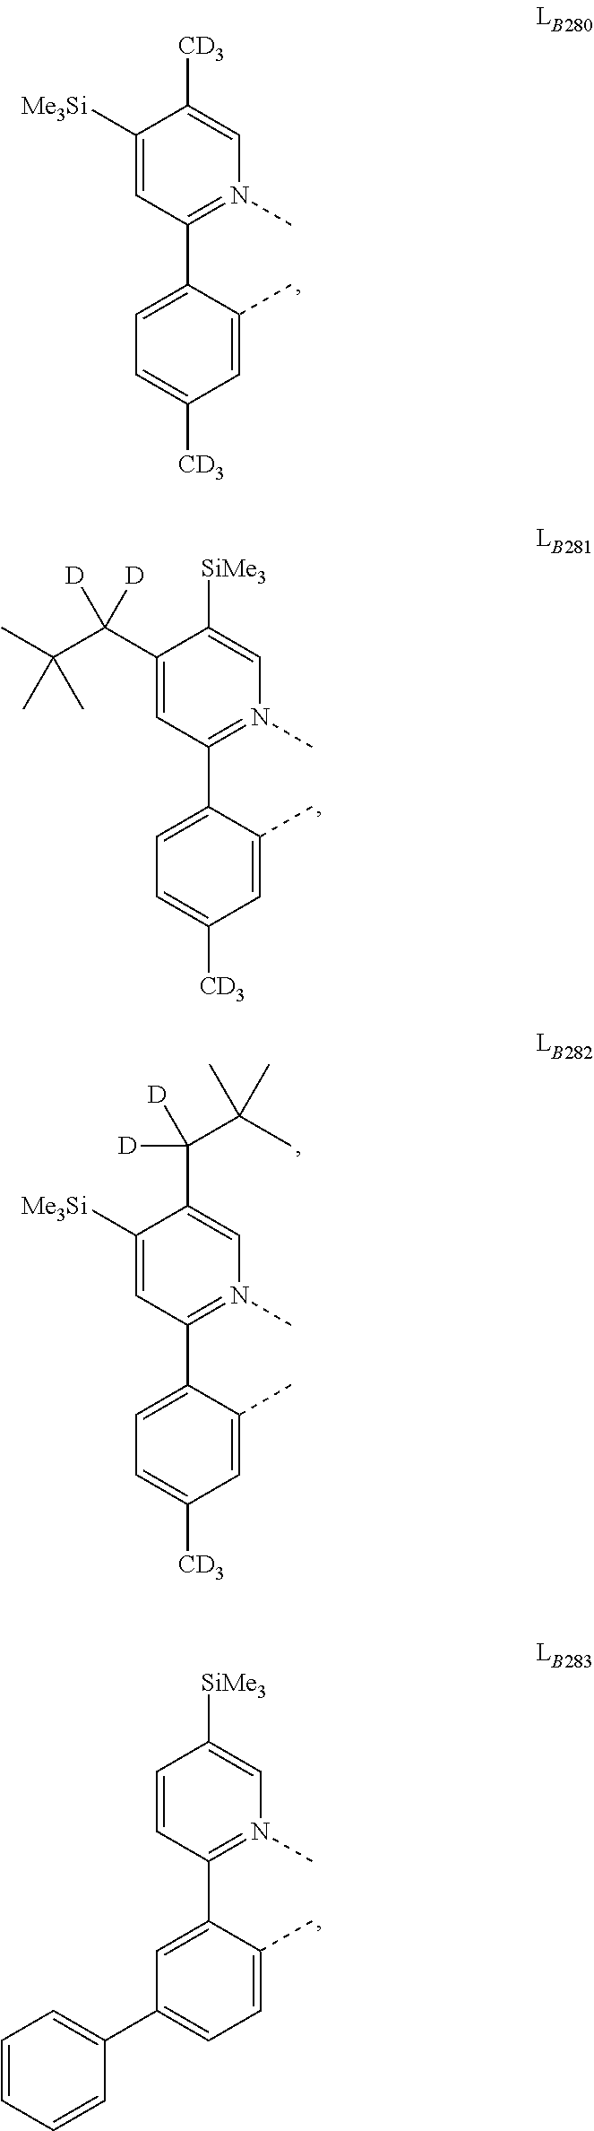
C1([Me3Si])=CC(C2=CC=C([CD3])C=C2C)=N(C)C=C1[CD3].C1(C(C(C)(C)C)([D])[D])=CC(C2=CC=C([CD3])C=C2C)=N(C)C=C1[SiMe3].C1([Me3Si])=CC(C2=CC=C([CD3])C=C2C)=N(C)C=C1C(C(C)(C)C)([D])[D].C1=CC(C2=CC(C3=CC=CC=C3)=CC=C2C)=N(C)C=C1[SiMe3]
